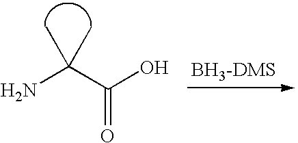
NC(C(O)=O)(C)C
